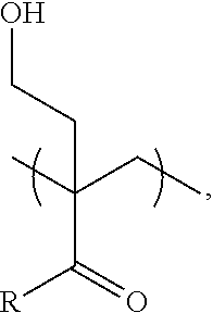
OCCC(CC)(C)C(=O)[R]
